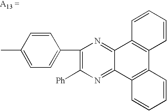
CC1=CC=C(C2=C([Ph])N=C3C(=N2)C2=C(C4=C3C=CC=C4)C=CC=C2)C=C1
